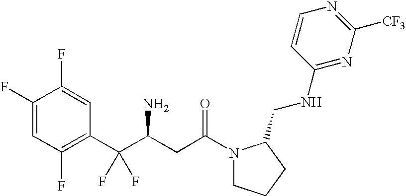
C1(F)=CC(F)=C(C(C(N)CC(=O)N2CCCC2CNC2=NC([CF3])=NC=C2)(F)F)C=C1F
